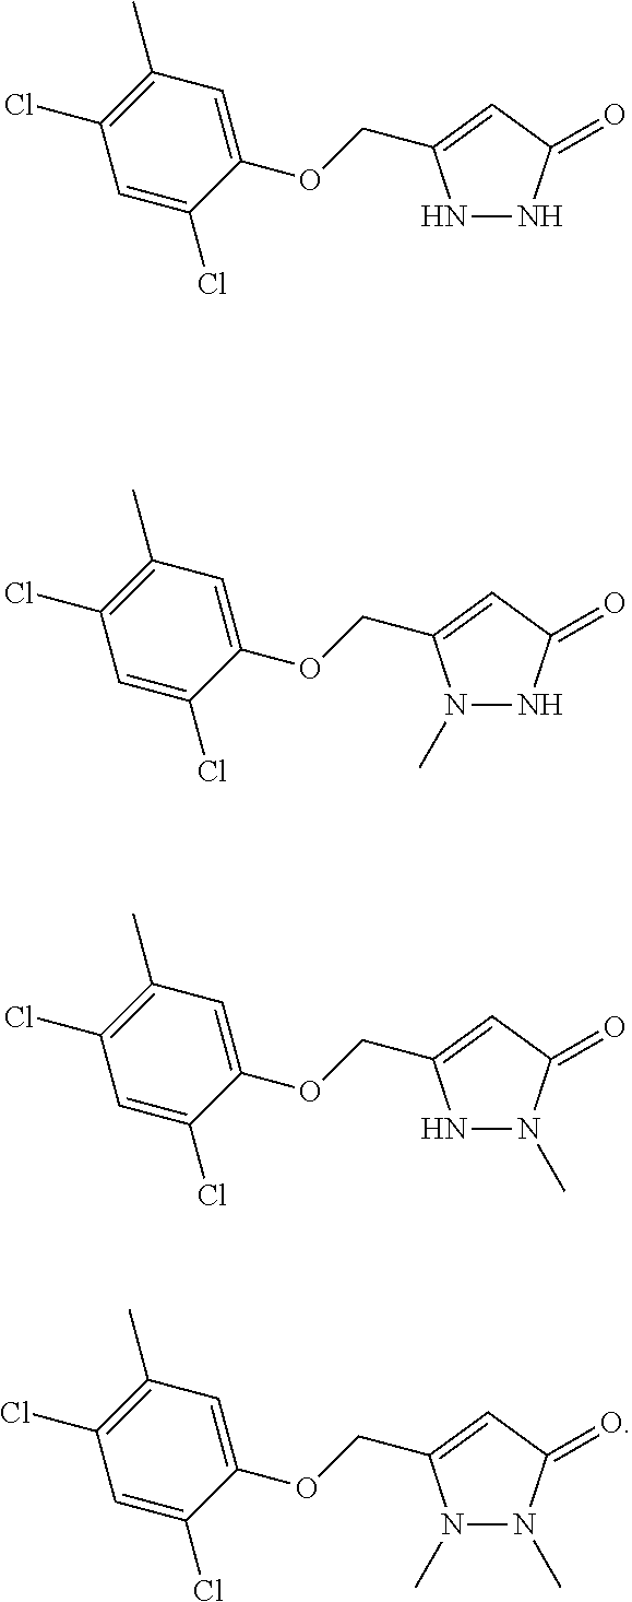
C1(OCC2=CC(=O)NN2)=CC(C)=C(Cl)C=C1Cl.C1(OCC2=CC(=O)NN2C)=CC(C)=C(Cl)C=C1Cl.C1(OCC2=CC(=O)N(C)N2)=CC(C)=C(Cl)C=C1Cl.C1(OCC2=CC(=O)N(C)N2C)=CC(C)=C(Cl)C=C1Cl
